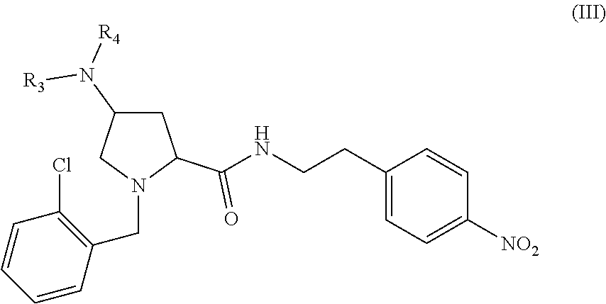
C1C(N([R4])[R3])CN(CC2=C(Cl)C=CC=C2)C1C(=O)NCCC1=CC=C([NO2])C=C1
